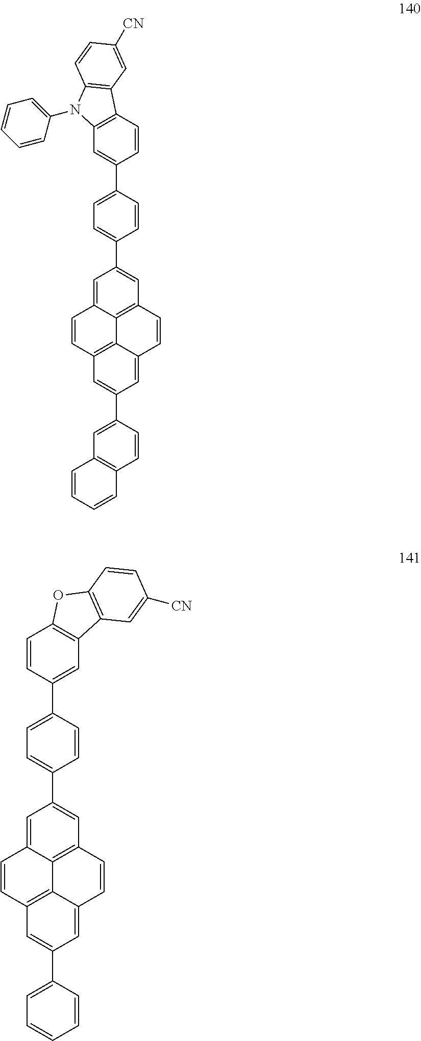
C1=C2C3=C(C=C1C1=CC=C(C4=CC5=C(C=C4)C4=C(N5C5=CC=CC=C5)C=CC([CN])=C4)C=C1)C=CC1=CC(C4=CC5=C(C=C4)C=CC=C5)=CC(=C31)C=C2.C1=C2C3=C(C=C1C1=CC=C(C4=CC5=C(C=C4)OC4=C5C=C([CN])C=C4)C=C1)C=CC1=CC(C4=CC=CC=C4)=CC(=C31)C=C2
